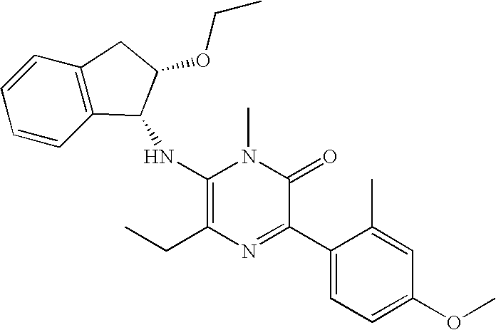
C1(NC2C3=C(C=CC=C3)CC2OCC)=C(CC)N=C(C2=CC=C(OC)C=C2C)C(=O)N1C
